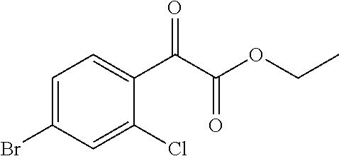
C1=C(Br)C=C(Cl)C(C(C(OCC)=O)=O)=C1
